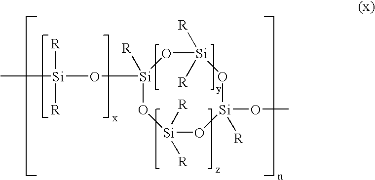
[Si]1([R])(O[Si]([R])([R])C)O[Si]([R])([R])O[Si](OC)([R])O[Si]([R])([R])O1
